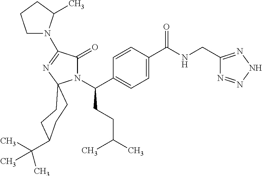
N1(C(C2=CC=C(C(NCC3=NNN=N3)=O)C=C2)CCC(C)C)C(=O)C(N2CCCC2C)=NC12CCC(C(C)(C)C)CC2
